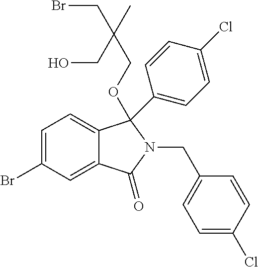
C1=C(Br)C=C2C(=C1)C(C1=CC=C(Cl)C=C1)(OCC(C)(CBr)CO)N(CC1=CC=C(Cl)C=C1)C2=O
